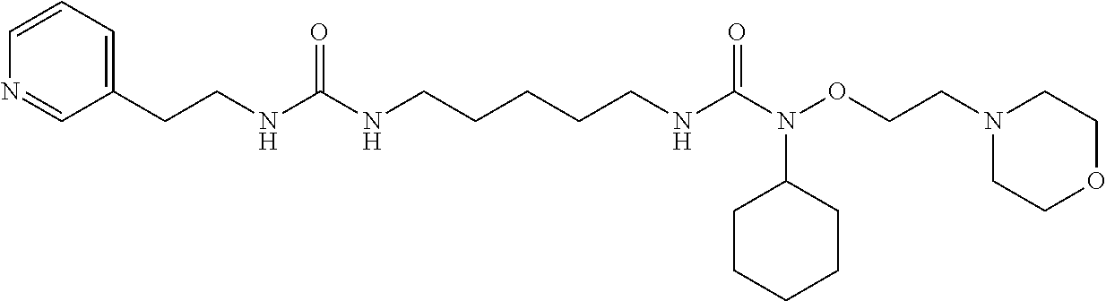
C1(CCNC(NCCCCCNC(=O)N(OCCN2CCOCC2)C2CCCCC2)=O)=CC=CN=C1
